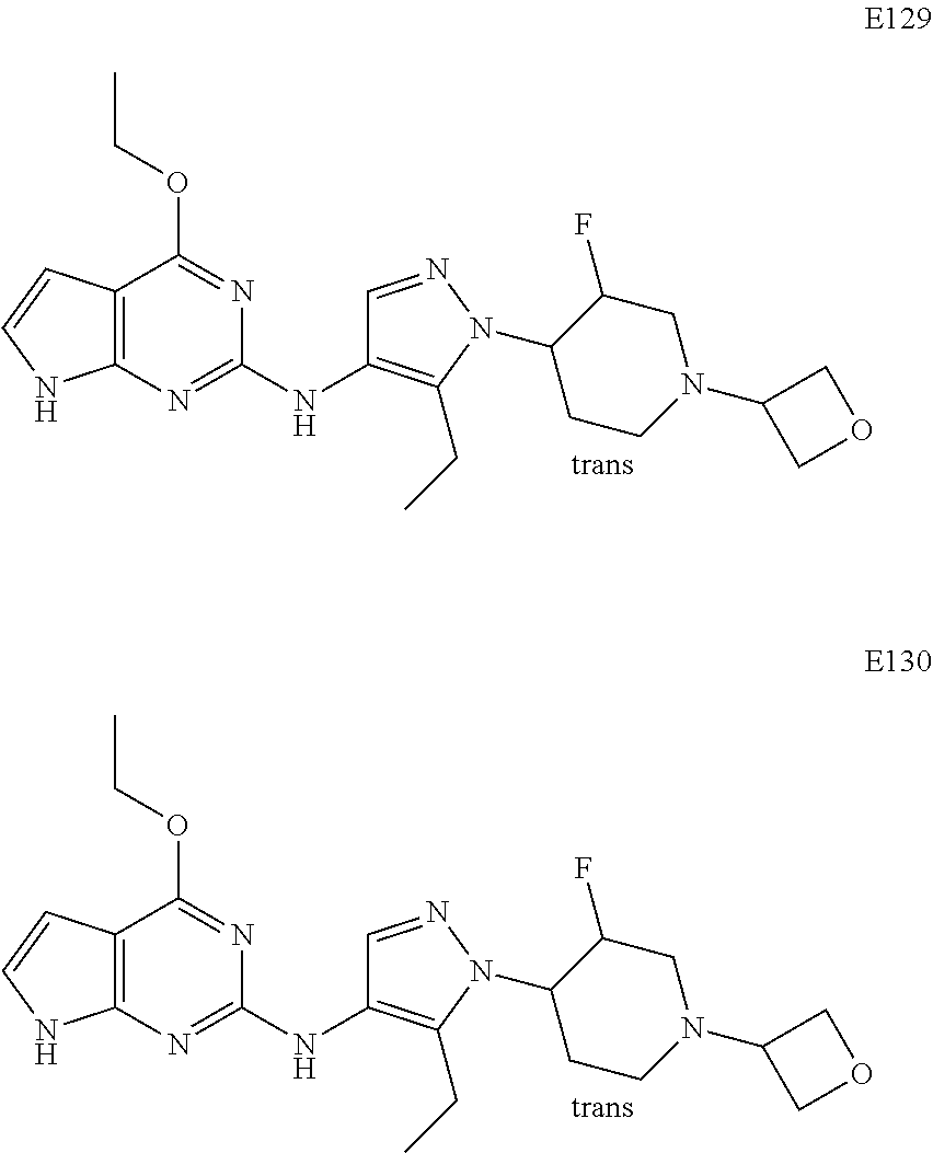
C12=C(N=C(NC3=C(CC)N(C4CCN(C5COC5)CC4F)N=C3)N=C1OCC)NC=C2.C12=C(N=C(NC3=C(CC)N(C4CCN(C5COC5)CC4F)N=C3)N=C1OCC)NC=C2
